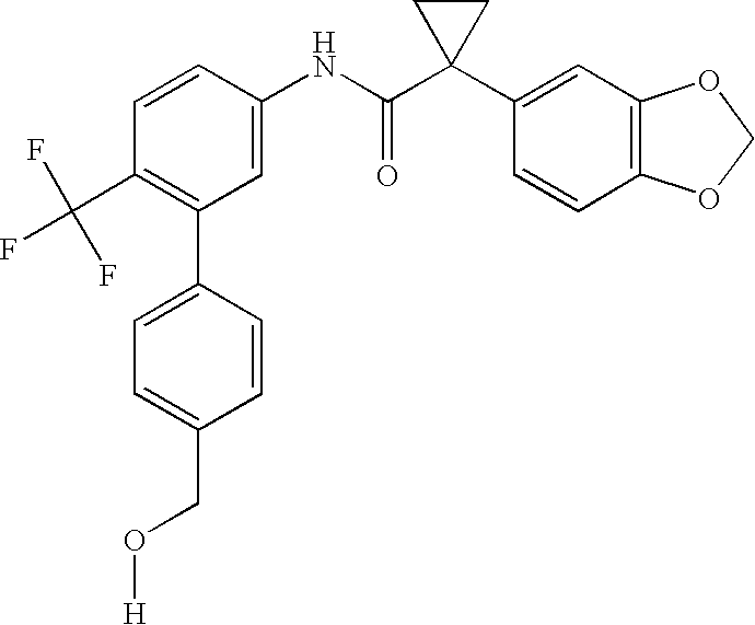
C1(NC(C2(C3=CC4=C(C=C3)OCO4)CC2)=O)=CC(C2=CC=C(CO[H])C=C2)=C(C(F)(F)F)C=C1
